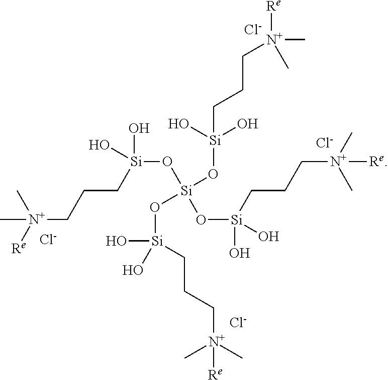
[Si](O[Si](O[Si](O)(O)CCC[N+]([Re])(C)C)(O[Si](O)(CCC[N+](C)(C)[Re])O)O[Si](CCC[N+](C)(C)[Re])(O)O)(CCC[N+](C)([Re])C)(O)O.[Cl-].[Cl-].[Cl-].[Cl-]
